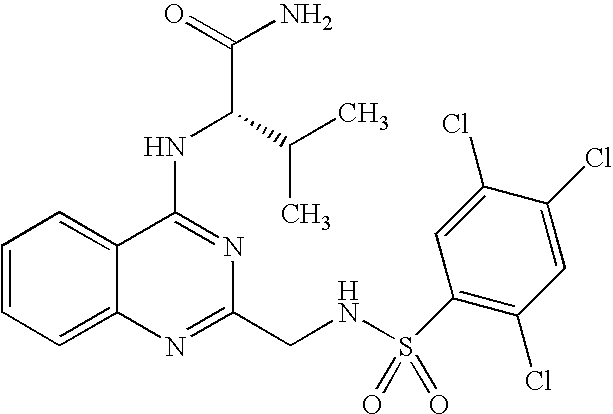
C1=CC=C2C(=C1)C(NC(C(C)C)C(N)=O)=NC(CNS(=O)(=O)C1=C(Cl)C=C(Cl)C(Cl)=C1)=N2
